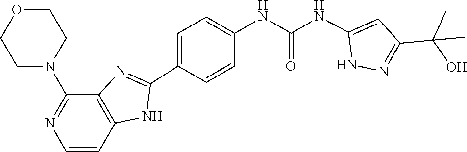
C(C1=NNC(NC(NC2=CC=C(C3=NC4=C(N3)C=CN=C4N3CCOCC3)C=C2)=O)=C1)(O)(C)C
